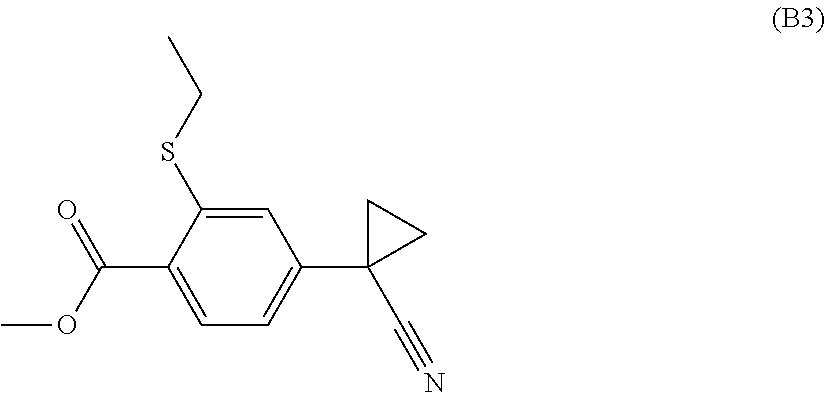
C1=C(SCC)C(C(=O)OC)=CC=C1C1(C#N)CC1
